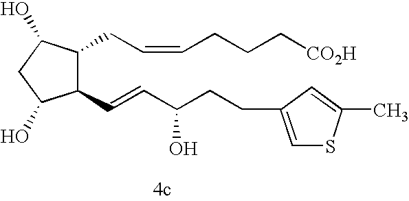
C1(C=CC(CCC2=CSC(C)=C2)O)C(CC=CCCC[CO2H])C(O)CC1O
